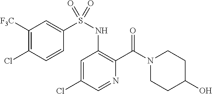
C1=C(Cl)C=NC(C(N2CCC(O)CC2)=O)=C1NS(=O)(C1=CC([F3C])=C(Cl)C=C1)=O
